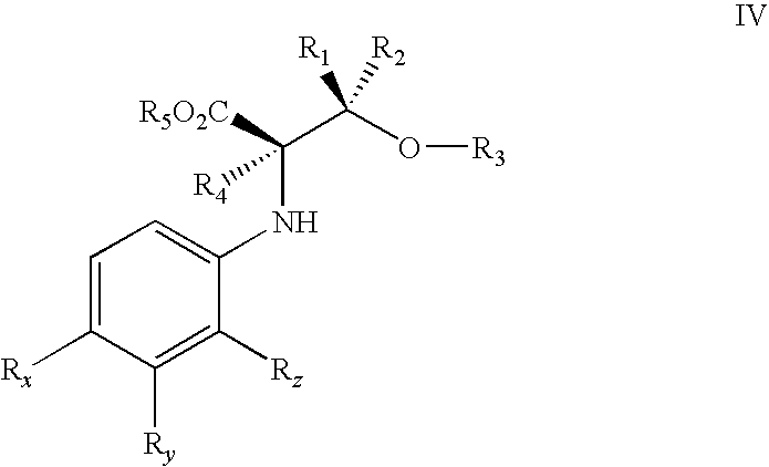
C1=C([Rx])C([Ry])=C([Rz])C(NC([R5O2C])(C(O[R3])([R1])[R2])[R4])=C1
